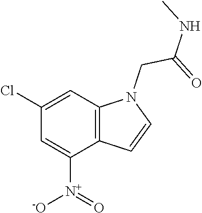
C1(Cl)=CC2=C(C([N+](=O)[-O])=C1)C=CN2CC(NC)=O
